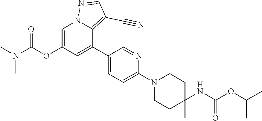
C1=C(OC(N(C)C)=O)C=C(C2=CC=C(N3CCC(NC(OC(C)C)=O)(C)CC3)N=C2)C2=C(C#N)C=NN12
